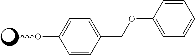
C1=CC(COC2=CC=CC=C2)=CC=C1OC
